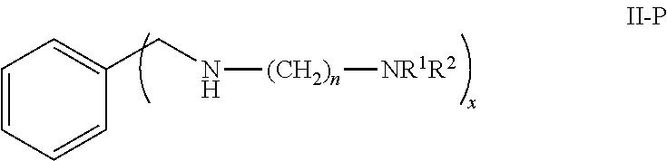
C1=CC=CC(CN[(CH2)n][NR1R2])=C1
